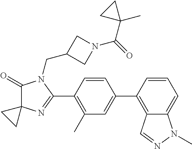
C1(=O)C2(N=C(C3=C(C)C=C(C4=C5C(=CC=C4)N(C)N=C5)C=C3)N1CC1CN(C(=O)C3(C)CC3)C1)CC2
